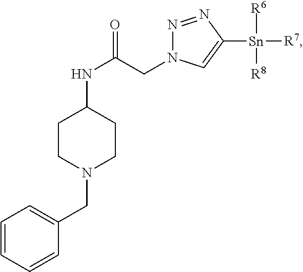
N1=NC([Sn]([R6])([R7])[R8])=CN1CC(NC1CCN(CC2=CC=CC=C2)CC1)=O
